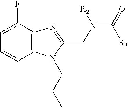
C1=C(F)C2=C(C=C1)N(CCC)C(CN(C(=O)[R3])[R2])=N2
